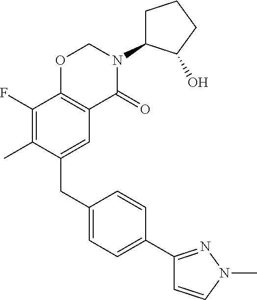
C1(CC2=CC3=C(C(F)=C2C)OCN(C2CCCC2O)C3=O)=CC=C(C2=NN(C)C=C2)C=C1
